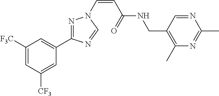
C1([F3C])=CC([CF3])=CC(C2=NN(C=CC(NCC3=C(C)N=C(C)N=C3)=O)C=N2)=C1
